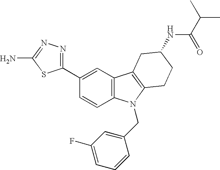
C1(C2=CC3=C(C=C2)N(CC2=CC(F)=CC=C2)C2=C3CC(NC(=O)C(C)C)CC2)=NN=C(N)S1
